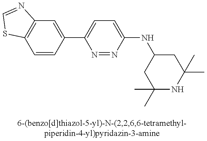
C1=CC(C2=CC=C(NC3CC(C)(C)NC(C)(C)C3)N=N2)=CC2=C1SC=N2
